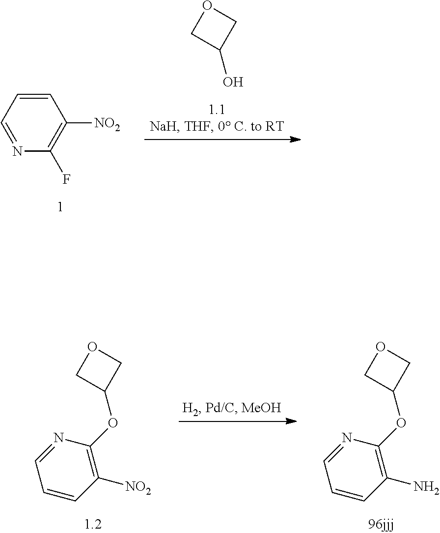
C1(O)COC1.C1=NC(F)=C([NO2])C=C1.C1(OC2=C([NO2])C=CC=N2)COC1.C1(OC2=C(N)C=CC=N2)COC1
